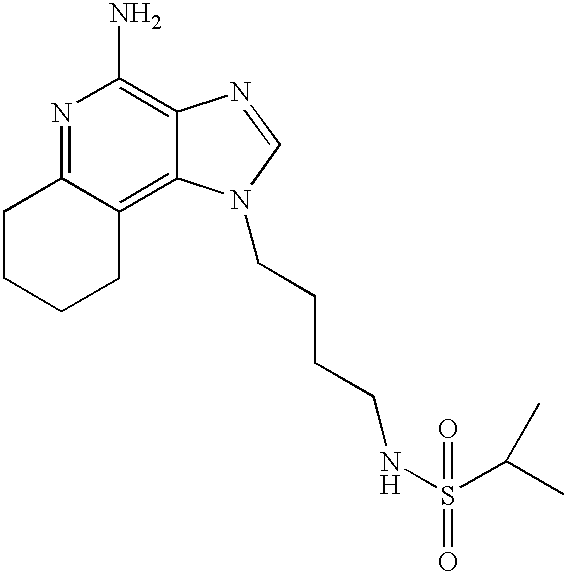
N1=C2C(=C3C(=C1N)N=CN3CCCCNS(C(C)C)(=O)=O)CCCC2
